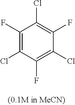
C1(F)=C(Cl)C(F)=C(Cl)C(F)=C1Cl
